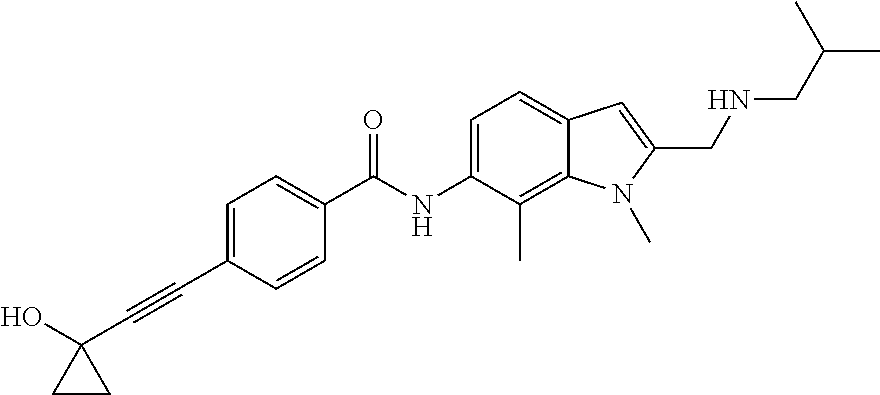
C1=C(C#CC2(O)CC2)C=CC(C(NC2=CC=C3C(=C2C)N(C)C(CNCC(C)C)=C3)=O)=C1
